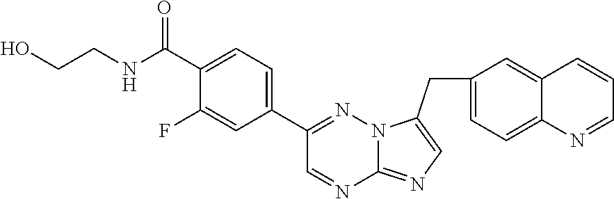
C1(C2=CC=C(C(NCCO)=O)C(F)=C2)=NN2C(=NC=C2CC2=CC=C3C(=C2)C=CC=N3)N=C1
